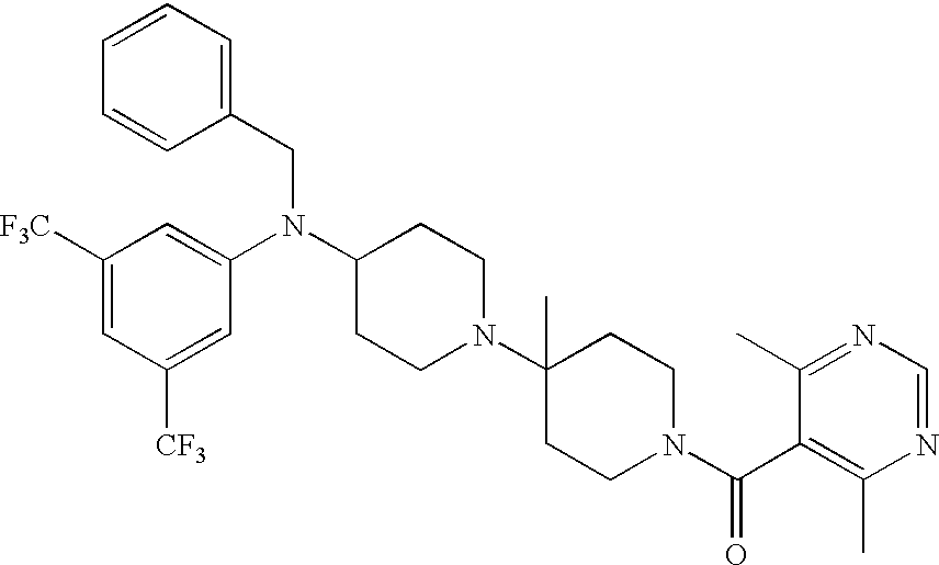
C1=CC(CN(C2CCN(C3(C)CCN(C(C4=C(C)N=CN=C4C)=O)CC3)CC2)C2=CC([F3C])=CC([CF3])=C2)=CC=C1
